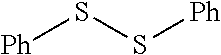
[Ph]SS[Ph]
